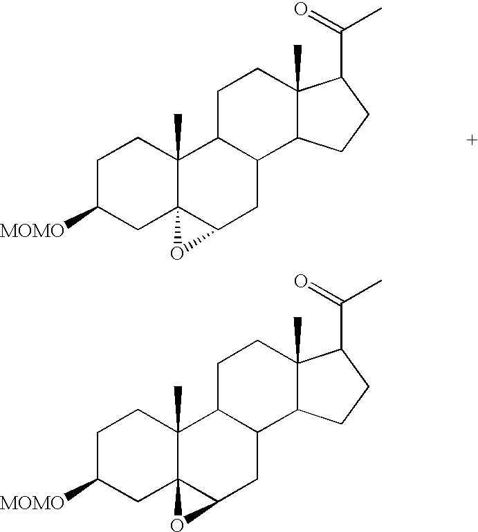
C1C([MOMO])CC23C(C)(C1)C1C(CC2O3)C2C(C)(CC1)C(C(=O)C)CC2.C1C([MOMO])CC23C(C)(C1)C1C(CC2O3)C2C(C)(CC1)C(C(=O)C)CC2
